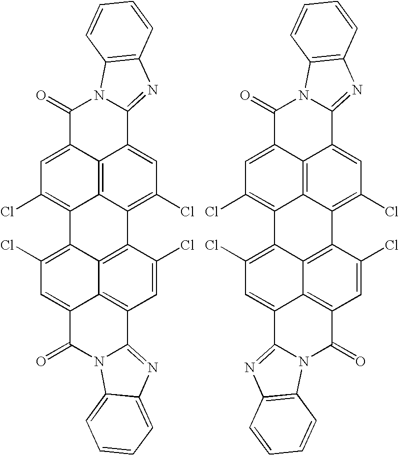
C1=C2C3=C4C(=C1Cl)C1=C(Cl)C=C5C6=C(C=C(Cl)C(=C16)C4=C(Cl)C=C3C1=NC3=C(N1C2=O)C=CC=C3)C(=O)N1C5=NC2=C1C=CC=C2.C1=C2C3=C4C(=C1Cl)C1=C(Cl)C=C5C6=C(C=C(Cl)C(=C16)C4=C(Cl)C=C3C1=NC3=C(N1C2=O)C=CC=C3)C1=NC2=CC=CC=C2N1C5=O
